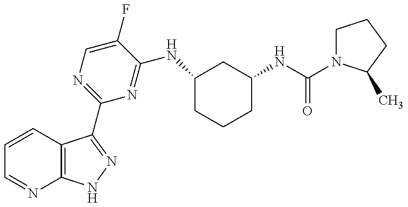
C1=CC2=C(N=C1)NN=C2C1=NC=C(F)C(NC2CCCC(NC(=O)N3CCCC3C)C2)=N1
